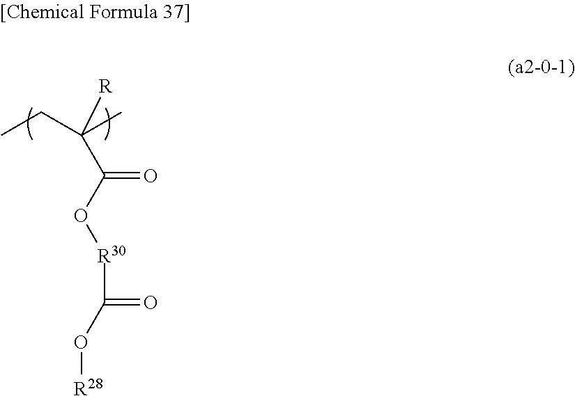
[R]C(C(=O)O[R30]C(=O)O[R28])(CC)C
